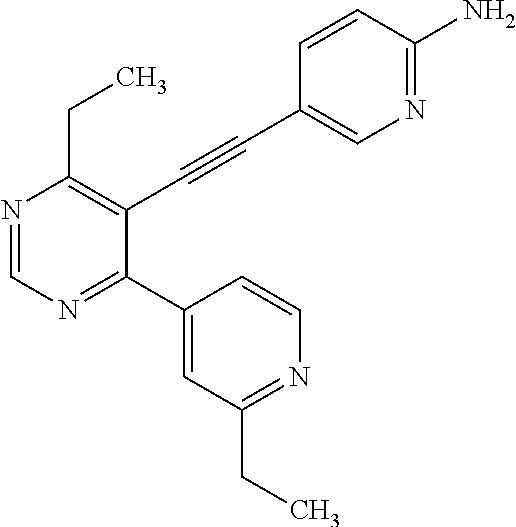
N1=CN=C(C2=CC(CC)=NC=C2)C(C#CC2=CN=C(N)C=C2)=C1CC
